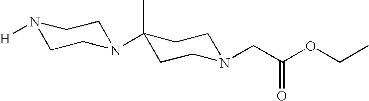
N1([H])CCN(C2(C)CCN(CC(OCC)=O)CC2)CC1
